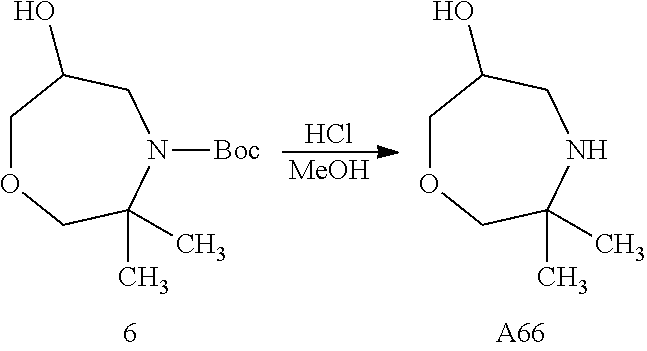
C1OCC(C)(C)N([Boc])CC1O.C1OCC(C)(C)NCC1O.Cl.[MeOH].[A66]
